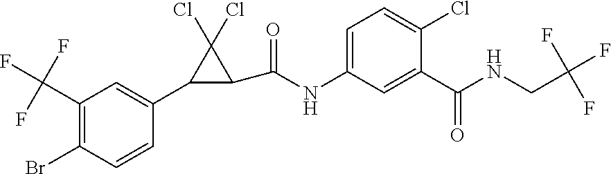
C1(C(F)(F)F)=C(Br)C=CC(C2C(C(=O)NC3=CC=C(Cl)C(C(=O)NCC(F)(F)F)=C3)C2(Cl)Cl)=C1
